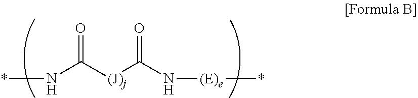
N(C([(J)j]C(N[(E)e]*)=O)=O)*
